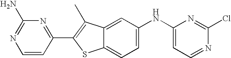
C1=CC(C2=C(C)C3=CC(NC4=CC=NC(Cl)=N4)=CC=C3S2)=NC(N)=N1
